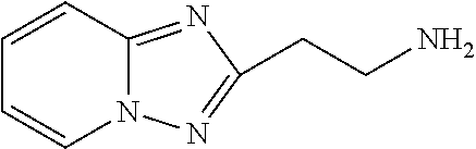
C1=CC2=NC(CCN)=NN2C=C1
